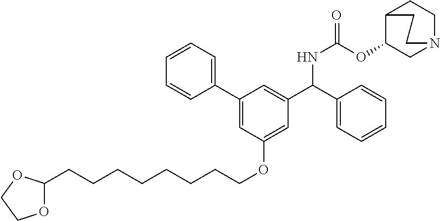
N(C(C1=CC(C2=CC=CC=C2)=CC(OCCCCCCCCC2OCCO2)=C1)C1=CC=CC=C1)C(OC1CN2CCC1CC2)=O
